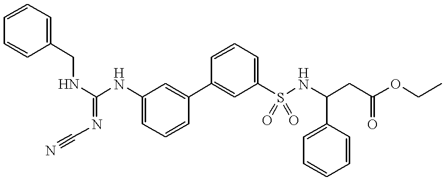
C1(S(=O)(=O)NC(CC(OCC)=O)C2=CC=CC=C2)=CC=CC(C2=CC(NC(NCC3=CC=CC=C3)=NC#N)=CC=C2)=C1
